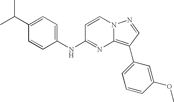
C1(C(C)C)=CC=C(NC2=NC3=C(C4=CC=CC(OC)=C4)C=NN3C=C2)C=C1
